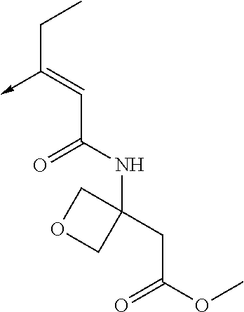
C(C(NC1(CC(OC)=O)COC1)=O)=C(CC)->C
